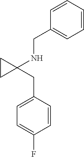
C1=CC=CC=C1CNC1(CC2=CC=C(F)C=C2)CC1
